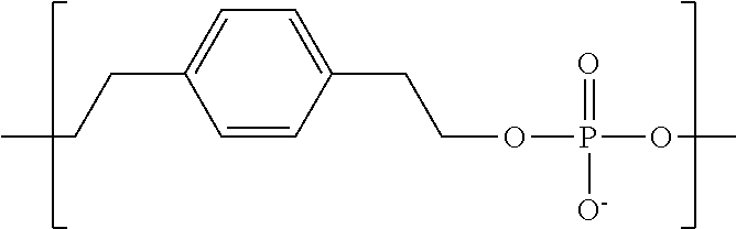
C(COP(OC)(=O)[O-])C1=CC=C(CCC)C=C1
